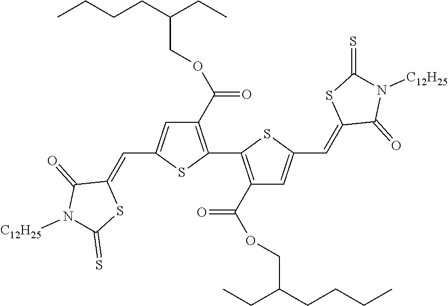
C1(C(OCC(CCCC)CC)=O)=C(C2=C(C(OCC(CCCC)CC)=O)C=C(C=C3C(=O)N([C12H25])C(=S)S3)S2)SC(C=C2C(=O)N([C12H25])C(=S)S2)=C1
